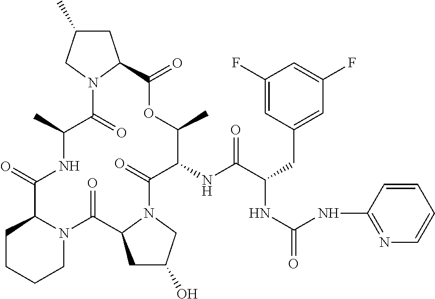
C1CCCN2C1C(=O)NC(C)C(=O)N1C(CC(C)C1)C(=O)OC(C)C(NC(C(CC1=CC(F)=CC(F)=C1)NC(=O)NC1=NC=CC=C1)=O)C(=O)N1C(C2=O)CC(O)C1
